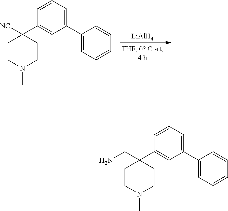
C1=CC(C2([NC])CCN(C)CC2)=CC(C2=CC=CC=C2)=C1.[LiAlH4].C1=CC(C2(CN)CCN(C)CC2)=CC(C2=CC=CC=C2)=C1
